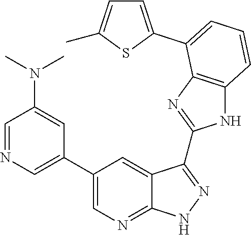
C1=NC=C(C2=CN=C3C(=C2)C(C2=NC4=C(N2)C=CC=C4C2=CC=C(C)S2)=NN3)C=C1N(C)C
